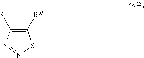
C1([R53])=C([8])N=NS1
